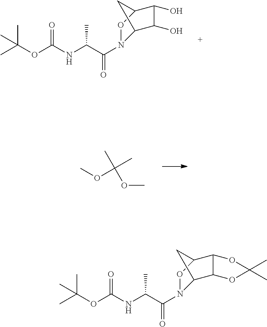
CC(OC(NC(C(=O)N1C2C(O)C(O)C(O1)C2)C)=O)(C)C.COC(OC)(C)C.CC(OC(NC(C(=O)N1C2C3C(C(O1)C2)OC(C)(C)O3)C)=O)(C)C
